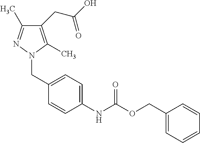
C1=C(CN2C(C)=C(CC(O)=O)C(C)=N2)C=CC(NC(OCC2=CC=CC=C2)=O)=C1
